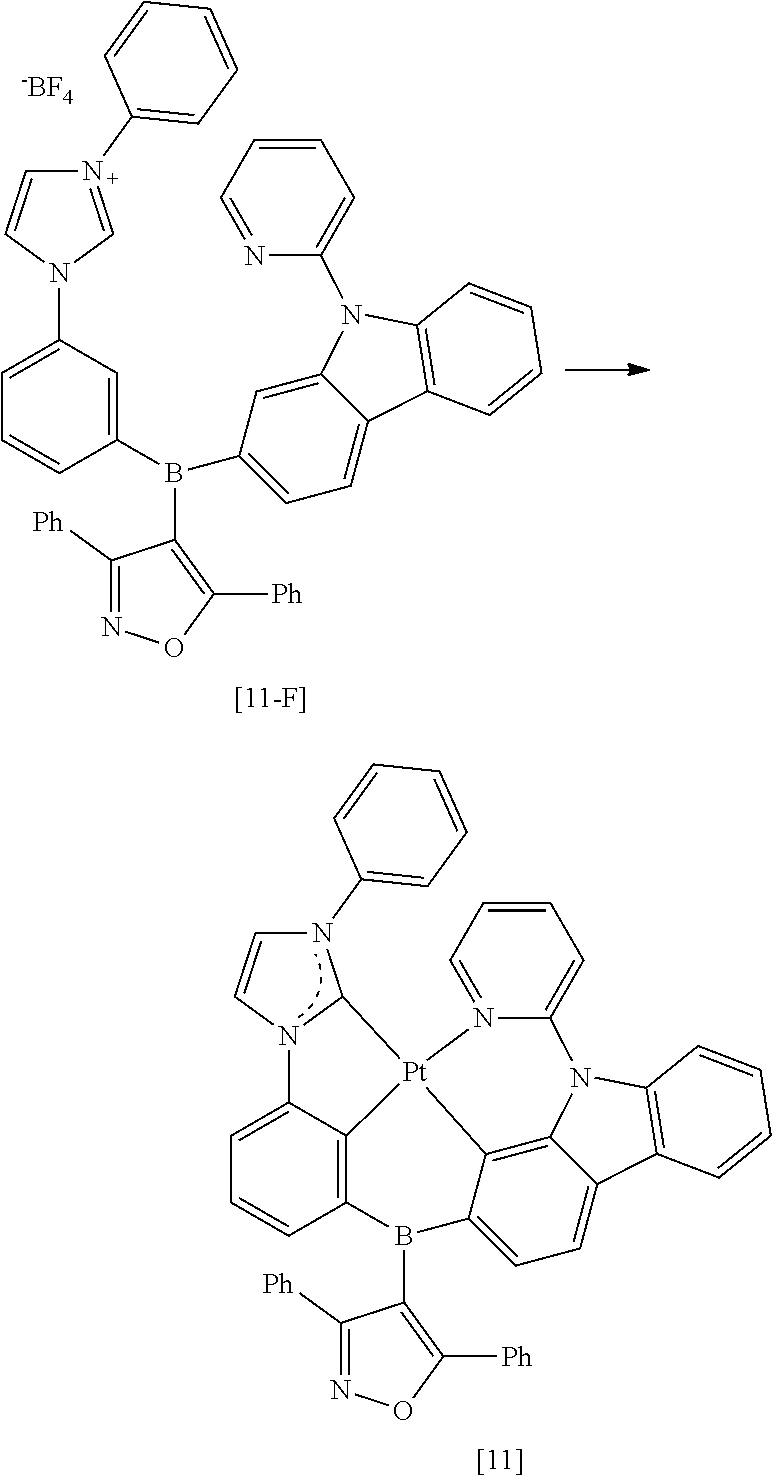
N1(C2=CC=CC=C2)C=CN2C1[Pt]13C4=C(C=CC=C24)B(C2=C([Ph])ON=C2[Ph])C2=CC=C4C(=C21)N(C1=C4C=CC=C1)C1=CC=CC=N13.N1(C2=CC=CC=C2)=CN(C2=CC=CC(B(C3=CC=C4C(=C3)N(C3=CC=CC=N3)C3=C4C=CC=C3)C3=C([Ph])ON=C3[Ph])=C2)C=C1.[-BF4]
